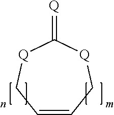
C1=CC[Q]C(=[Q])[Q]C1
